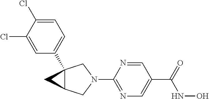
N1(C2=NC=C(C(=O)NO)C=N2)CC2(C3=CC=C(Cl)C(Cl)=C3)C(C1)C2
